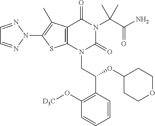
C12=C(N(CC(C3=C(O[D3C])C=CC=C3)OC3CCOCC3)C(=O)N(C(C(N)=O)(C)C)C1=O)SC(N1N=CC=N1)=C2C
